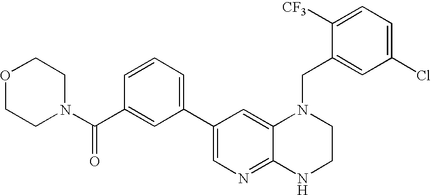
O1CCN(C(C2=CC(C3=CN=C4C(=C3)N(CC3=CC(Cl)=CC=C3[CF3])CCN4)=CC=C2)=O)CC1
